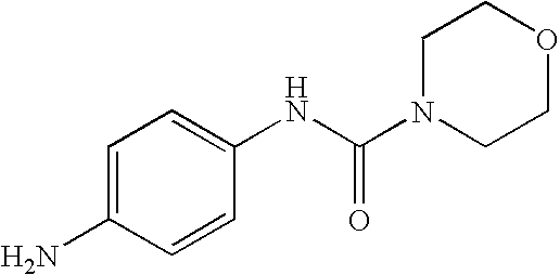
C1=C(N)C=CC(NC(N2CCOCC2)=O)=C1
